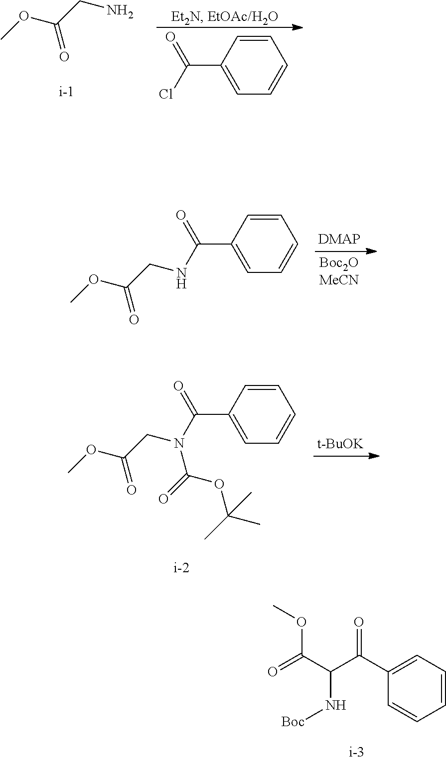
COC(CN)=O.C1=CC(C(Cl)=O)=CC=C1.C1=CC(C(NCC(OC)=O)=O)=CC=C1.C1=CC(C(N(CC(OC)=O)C(=O)OC(C)(C)C)=O)=CC=C1.[t-BuOK].C1=C(C(C(C(=O)OC)N[Boc])=O)C=CC=C1
